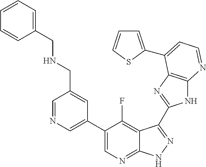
C1=NC=C(C2=CN=C3C(=C2F)C(C2=NC4=C(N2)N=CC=C4C2=CC=CS2)=NN3)C=C1CNCC1=CC=CC=C1
